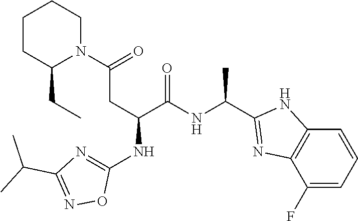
C(C(C(NC(C1=NC2=C(C=CC=C2F)N1)C)=O)NC1=NC(C(C)C)=NO1)C(N1CCCCC1CC)=O
